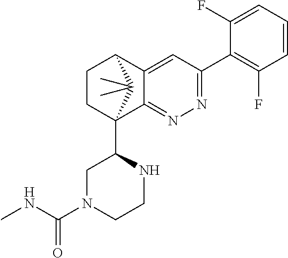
C1(F)=CC=CC(F)=C1C1=NN=C2C(=C1)C1CCC2(C2CN(C(NC)=O)CCN2)C1(C)C
